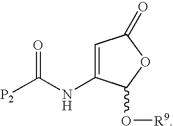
C1=C(NC([P2])=O)C(O[R9])OC1=O
